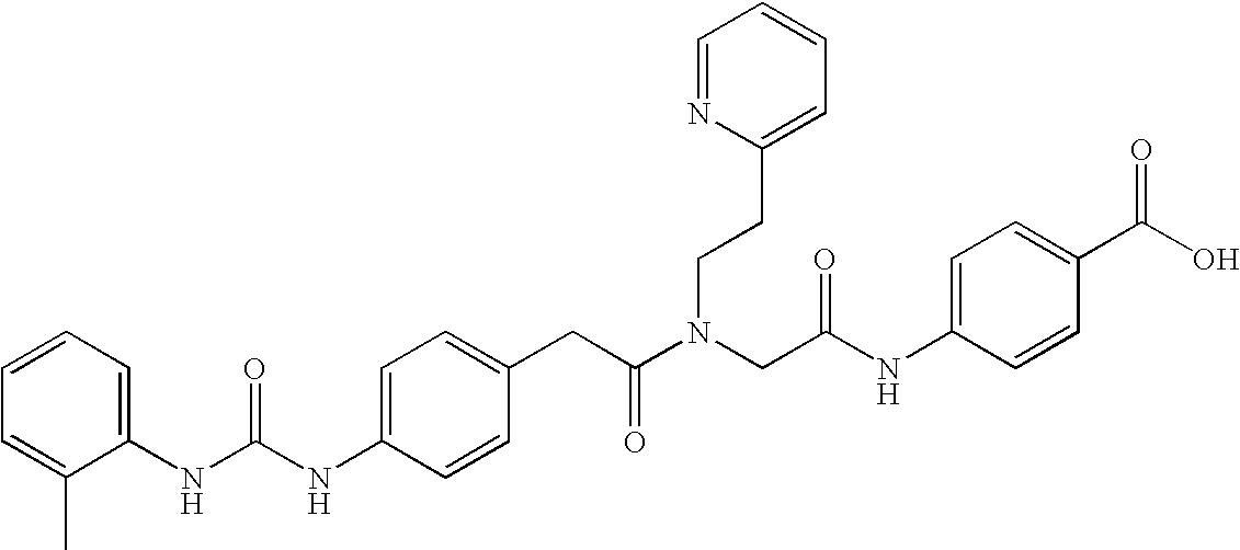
C1=C(CC(N(CC(NC2=CC=C(C(O)=O)C=C2)=O)CCC2=CC=CC=N2)=O)C=CC(NC(NC2=CC=CC=C2C)=O)=C1
